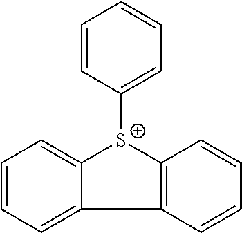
C1=CC=C2C(=C1)[S+](C1=CC=CC=C1)C1=C2C=CC=C1
